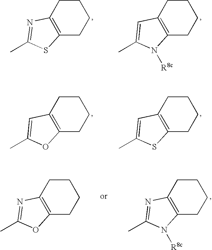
C12=C(CCCC1)N=C(C)S2.C12=C(CCCC1)C=C(C)N2[R8c].C12=C(CCCC1)C=C(C)O2.C12=C(CCCC1)C=C(C)S2.C12=C(CCCC1)N=C(C)O2.C12=C(CCCC1)N=C(C)N2[R8c]
